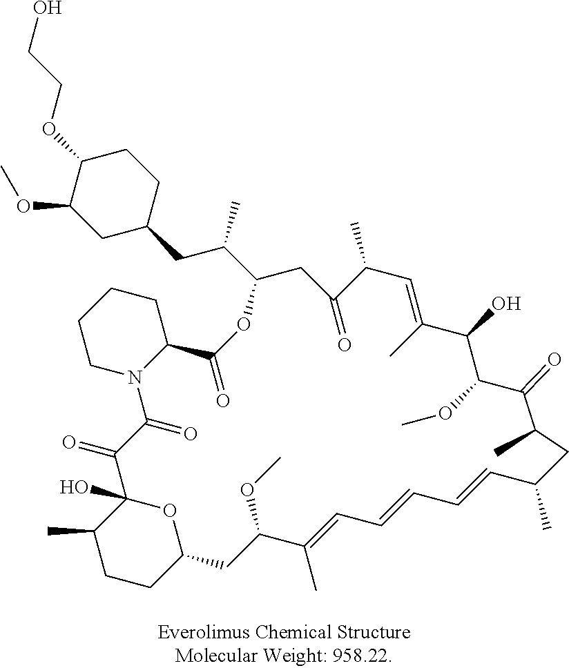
C1CN2C(CC1)C(=O)OC(C(CC1CC(OC)C(OCCO)CC1)C)CC(=O)C(C)C=C(C)C(O)C(OC)C(=O)C(C)CC(C)C=CC=CC=C(C)C(OC)CC1CCC(C)C(O)(C(=O)C2=O)O1
